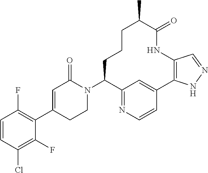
C1=CC(Cl)=C(F)C(C2=CC(=O)N(C3C4=NC=CC(=C4)C4=C(NC(=O)C(C)CCC3)C=NN4)CC2)=C1F
